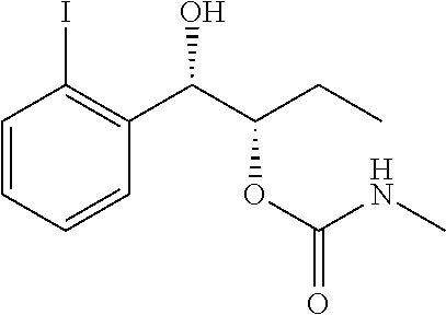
C1=CC=CC(C(C(CC)OC(=O)NC)O)=C1I
